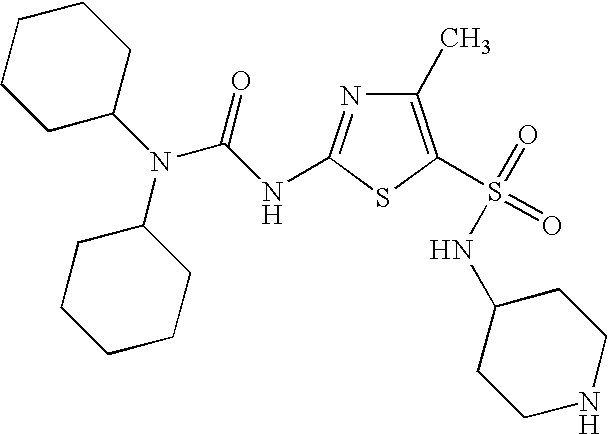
C1(C)=C(S(=O)(NC2CCNCC2)=O)SC(NC(N(C2CCCCC2)C2CCCCC2)=O)=N1
